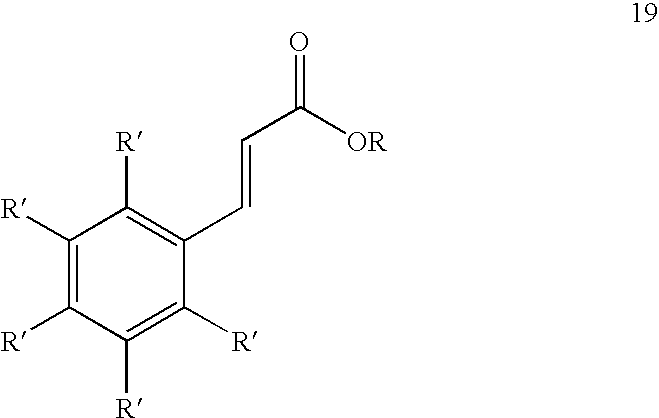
C1([R])=C([R])C([R])=C([R])C(C=CC([OR])=O)=C1[R]
